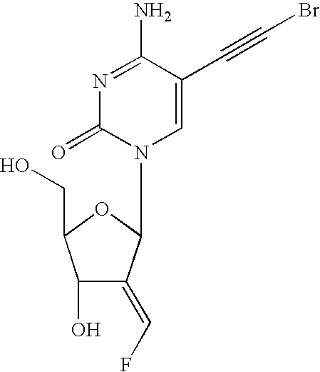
N1=C(N)C(C#CBr)=CN(C2C(=CF)C(O)C(CO)O2)C1=O
